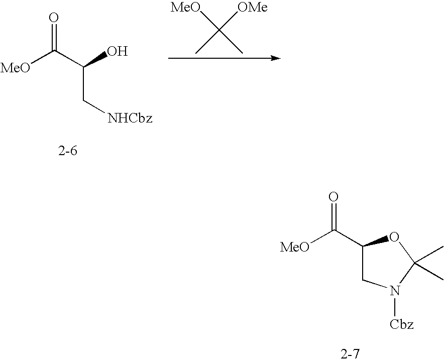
[MeO]C(C(O)C[NHCbz])=O.[MeO]C([OMe])(C)C.C1(C([MeO])=O)CN([Cbz])C(C)(C)O1
